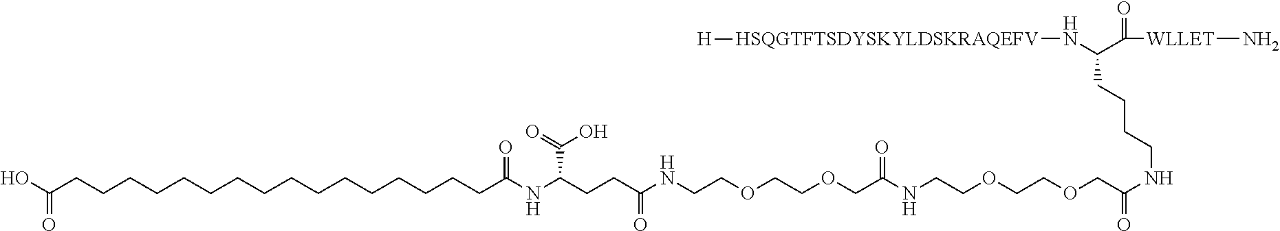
C(CCCCCCCCCCCCCCCCC(NC(CCC(NCCOCCOCC(NCCOCCOCC(NCCCCC(N[HSQGTFTSDYSKYLDSKRAQEFV][H])C(=O)[WLLET]N)=O)=O)=O)C(=O)O)=O)(O)=O
